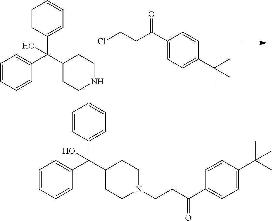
C1=CC(C(C2CCNCC2)(C2=CC=CC=C2)O)=CC=C1.ClCCC(C1=CC=C(C(C)(C)C)C=C1)=O.C1=CC(C(C2CCN(CCC(C3=CC=C(C(C)(C)C)C=C3)=O)CC2)(C2=CC=CC=C2)O)=CC=C1
